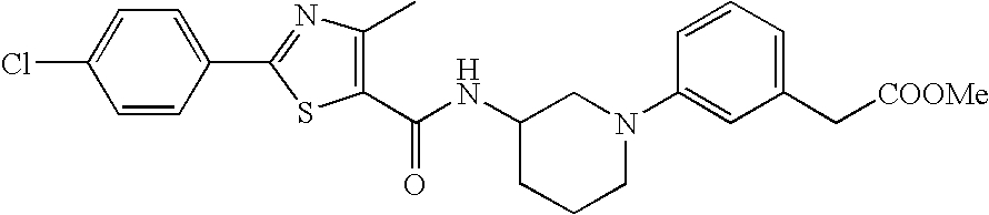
C1=CC(C2=NC(C)=C(C(NC3CCCN(C4=CC(C[COOMe])=CC=C4)C3)=O)S2)=CC=C1Cl
